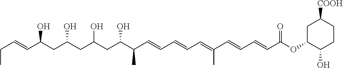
CCC=CC(CC(CC(CC(C(C=CC=CC=C(C=CC=CC(OC1C(O)CCC([COOH])C1)=O)C)C)O)O)O)O
